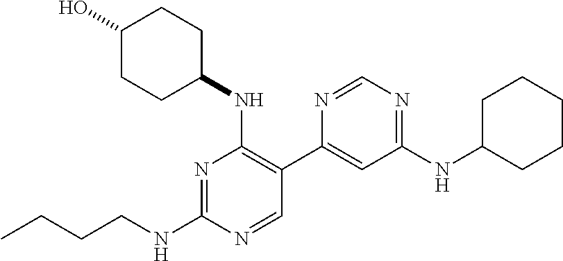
N1=C(NCCCC)N=CC(C2=CC(NC3CCCCC3)=NC=N2)=C1NC1CCC(O)CC1
